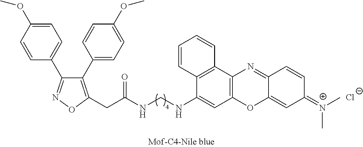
C1=CC(OC)=CC=C1C1=NOC(CC(NCNC2=CC3=C(C4=C2C=CC=C4)N=C2C(=CC(=[N+](C)C)C=C2)O3)=O)=C1C1=CC=C(OC)C=C1.[Cl-]
